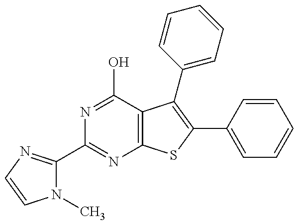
N1(C)C(C2=NC3=C(C(O)=N2)C(C2=CC=CC=C2)=C(C2=CC=CC=C2)S3)=NC=C1
